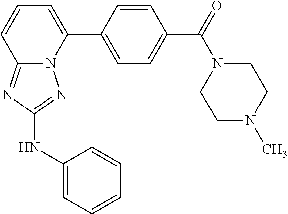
C1=CC(C2=CC=CC3=NC(NC4=CC=CC=C4)=NN23)=CC=C1C(=O)N1CCN(C)CC1
